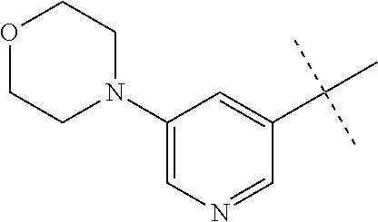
C1(N2CCOCC2)=CN=CC(C(C)(C)C)=C1
